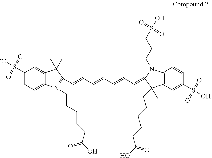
C1(S(=O)(=O)[-O])=CC=C2C(=C1)C(C)(C)C(C=CC=CC=CC=C1N(CCCS(=O)(=O)O)C3=C(C=C(S(=O)(=O)O)C=C3)C1(C)CCCCCC(O)=O)=[N+]2CCCCCC(O)=O
